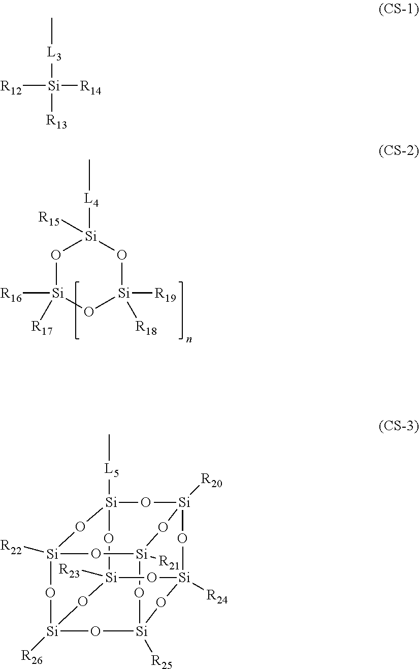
O1[Si]([R16])([R17])O[Si]([R19])([R18])O[Si]1([L4]C)[R15].O1[Si]2([R23])O[Si]3([R26])O[Si]4([R22])O[Si]5([R21])O[Si]([R25])(O3)O[Si]([R24])(O2)O[Si]([R20])(O[Si]1([L5]C)O4)O5.C[L3][Si]([R13])([R12])[R14]
